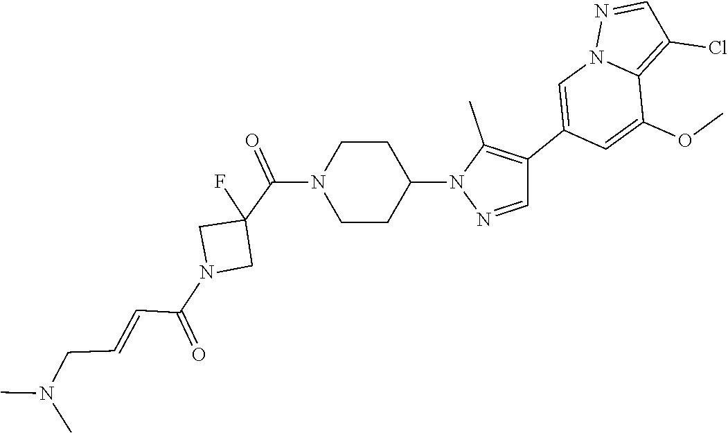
C(=CCN(C)C)C(N1CC(F)(C(N2CCC(N3N=CC(C4=CN5N=CC(Cl)=C5C(OC)=C4)=C3C)CC2)=O)C1)=O
